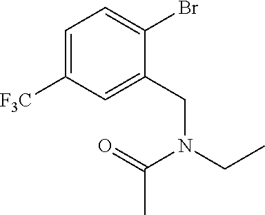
C1=C([F3C])C=C(CN(CC)C(=O)C)C(Br)=C1
